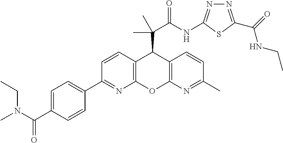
C1(C2=NC3=C(C=C2)C(C(C(NC2=NN=C(C(=O)NCC)S2)=O)(C)C)C2=C(O3)N=C(C)C=C2)=CC=C(C(N(C)CC)=O)C=C1
